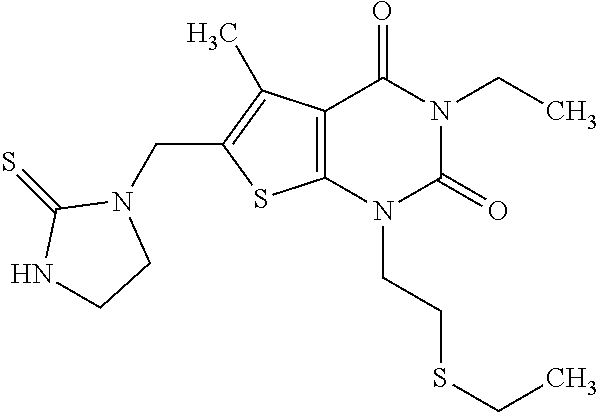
C12=C(N(CCSCC)C(=O)N(CC)C1=O)SC(CN1C(=S)NCC1)=C2C
